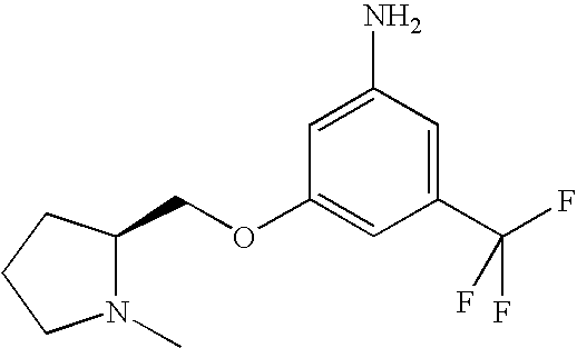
C1=C(N)C=C(C(F)(F)F)C=C1OCC1N(C)CCC1
